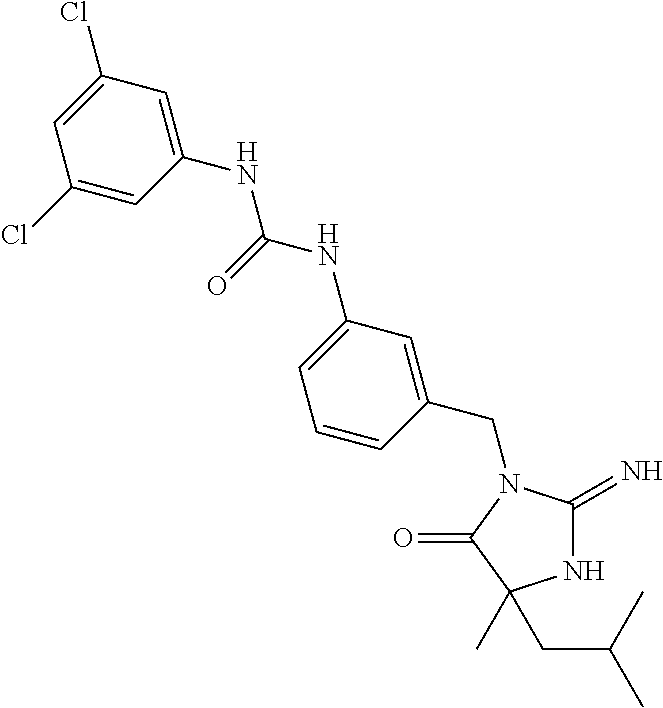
N1C(=N)N(CC2=CC(NC(NC3=CC(Cl)=CC(Cl)=C3)=O)=CC=C2)C(=O)C1(CC(C)C)C
